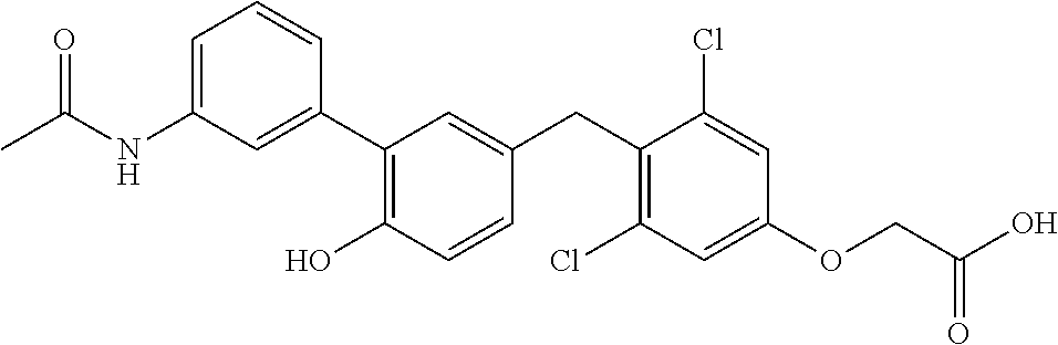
C1=C(NC(C)=O)C=C(C2=C(O)C=CC(CC3=C(Cl)C=C(OCC(O)=O)C=C3Cl)=C2)C=C1
